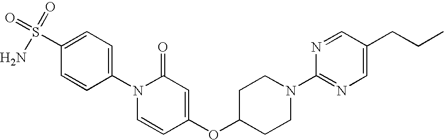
C1(S(=O)(=O)N)=CC=C(N2C=CC(OC3CCN(C4=NC=C(CCC)C=N4)CC3)=CC2=O)C=C1
